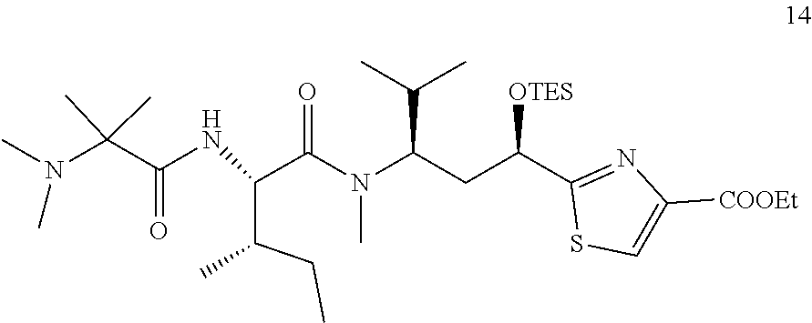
N(C)(C(C(=O)NC(C(CC)C)C(=O)N(C)C(CC(C1=NC([COOEt])=CS1)[OTES])C(C)C)(C)C)C
